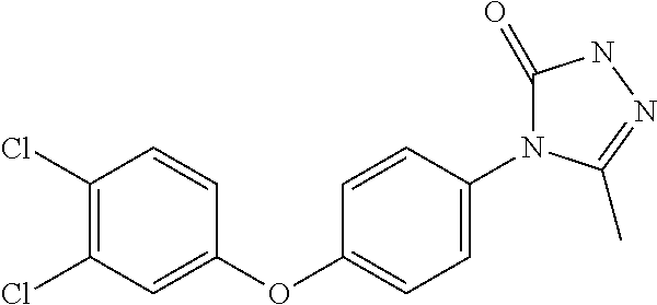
C1=CC(OC2=CC=C(N3C(=O)NN=C3C)C=C2)=CC(Cl)=C1Cl
